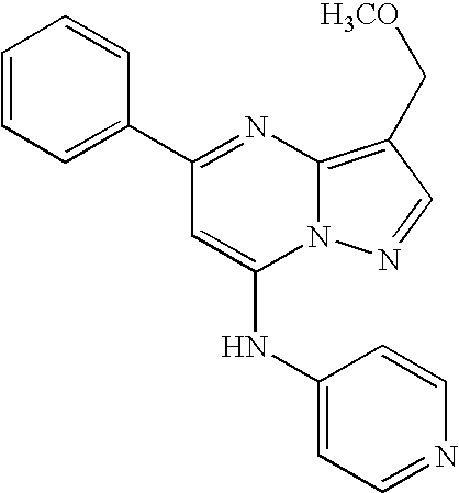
C1(C2=NC3=C(C[H3CO])C=NN3C(NC3=CC=NC=C3)=C2)=CC=CC=C1
